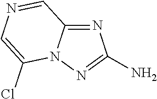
N1=C2N(N=C1N)C(Cl)=CN=C2
